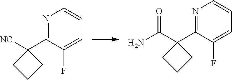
N1=C(C2([NC])CCC2)C(F)=CC=C1.N1=C(C2(C(N)=O)CCC2)C(F)=CC=C1
